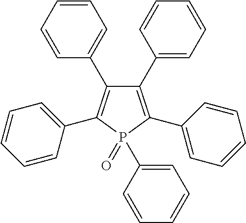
C1(C2=CC=CC=C2)=C(C2=CC=CC=C2)P(=O)(C2=CC=CC=C2)C(C2=CC=CC=C2)=C1C1=CC=CC=C1
